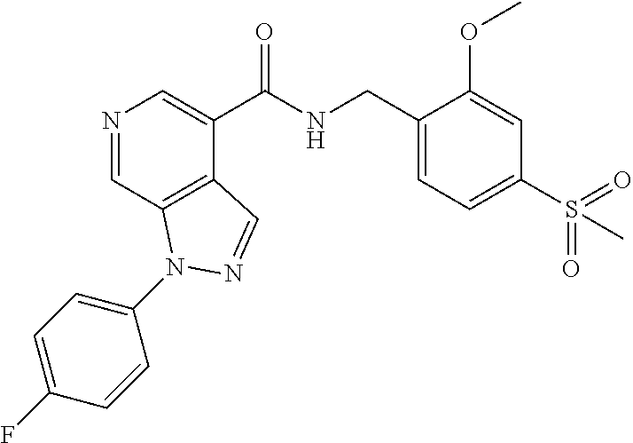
N1=CC2=C(C(C(NCC3=CC=C(S(C)(=O)=O)C=C3OC)=O)=C1)C=NN2C1=CC=C(F)C=C1
